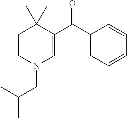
C1CN(CC(C)C)C=C(C(C2=CC=CC=C2)=O)C1(C)C
